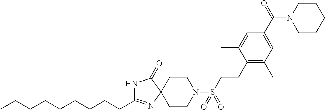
C(CCCCCCCC)C1=NC2(C(=O)N1)CCN(S(=O)(=O)CCC1=C(C)C=C(C(=O)N3CCCCC3)C=C1C)CC2
